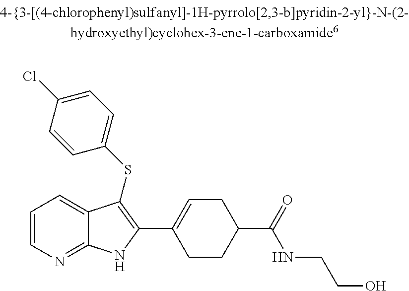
C1=CN=C2C(=C1)C(SC1=CC=C(Cl)C=C1)=C(C1=CCC(C(=O)NCCO)CC1)N2
